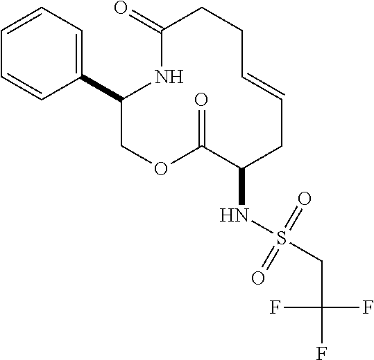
C1(C2=CC=CC=C2)COC(=O)C(NS(CC(F)(F)F)(=O)=O)CC=CCCC(=O)N1
